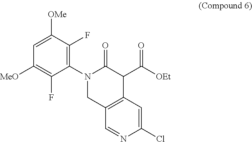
C1=C([OMe])C(F)=C(N2C(=O)C(C([OEt])=O)C3=C(C2)C=NC(Cl)=C3)C(F)=C1[MeO]
